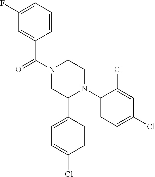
C(N1CC(C2=CC=C(Cl)C=C2)N(C2=CC=C(Cl)C=C2Cl)CC1)(=O)C1=CC(F)=CC=C1
